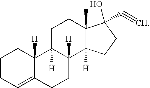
C1CC=C2C([H])(C1)C1([H])C([H])(CC2)C2([H])C(C)(CC1)C(O)(C#C)CC2
